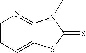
C1=CC=C2C(=N1)N(C)C(=S)S2
